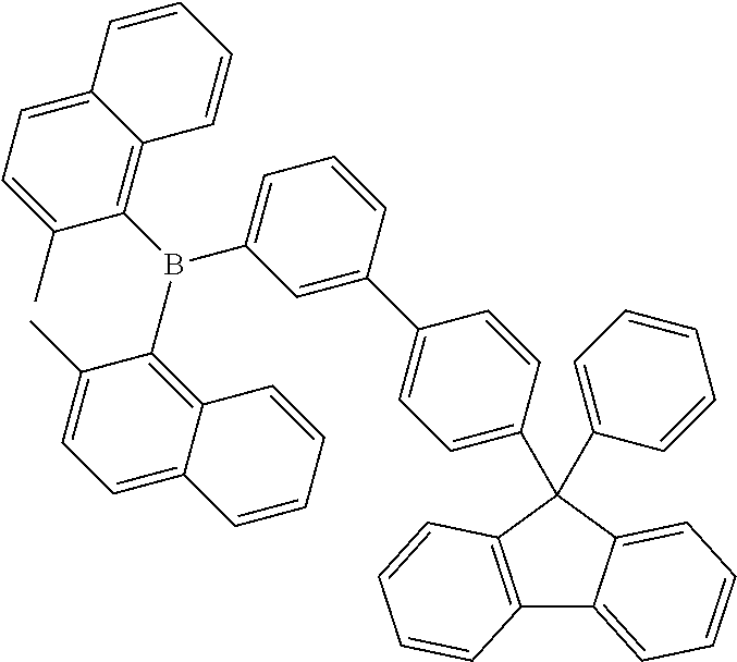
C12=C(C(C3=CC=CC=C3)(C3=CC=C(C4=CC(B(C5=C6C(=CC=C5C)C=CC=C6)C5=C6C(=CC=C5C)C=CC=C6)=CC=C4)C=C3)C3=CC=CC=C13)C=CC=C2
